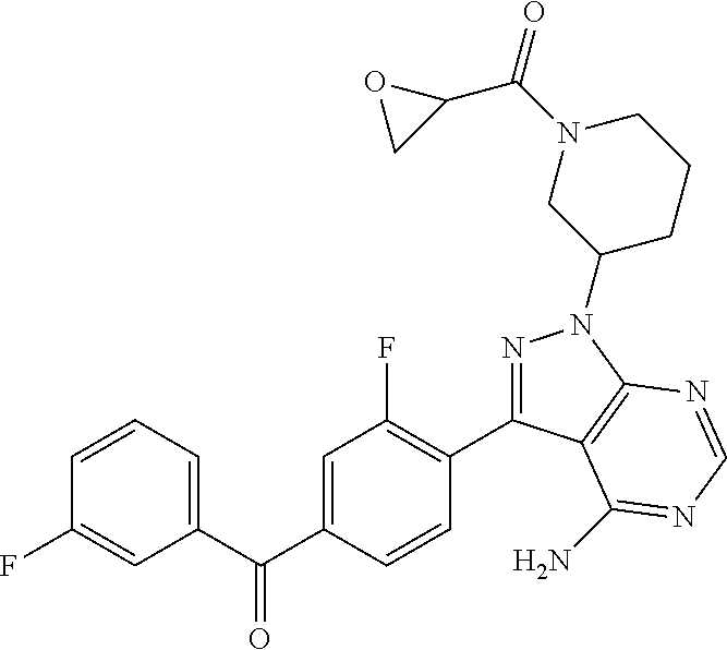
C1(C(C2=CC(F)=C(C3=NN(C4CCCN(C(=O)C5OC5)C4)C4=C3C(N)=NC=N4)C=C2)=O)=CC=CC(F)=C1
